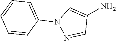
NC1=CN(C2=CC=CC=C2)N=C1
